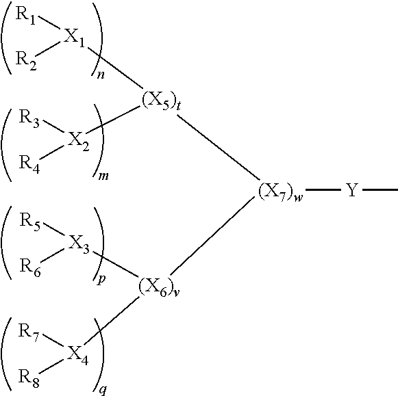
[R1][X1]([R2])[(X5)t]([(X7)w]([Y]C)[(X6)v]([X3]([R5])[R6])[X4]([R7])[R8])[X2]([R3])[R4]
